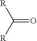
C(=O)([R])[R]
